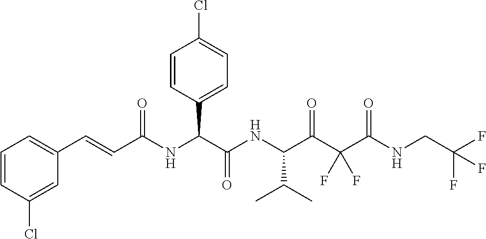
C1=CC(Cl)=CC(C=CC(NC(C(NC(C(C(C(NCC(F)(F)F)=O)(F)F)=O)C(C)C)=O)C2=CC=C(Cl)C=C2)=O)=C1
